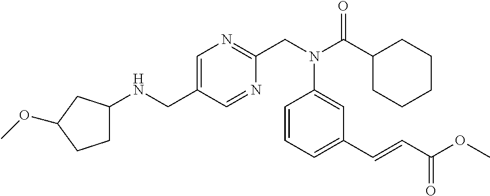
C1(CNC2CCC(OC)C2)=CN=C(CN(C(C2CCCCC2)=O)C2=CC(C=CC(OC)=O)=CC=C2)N=C1
